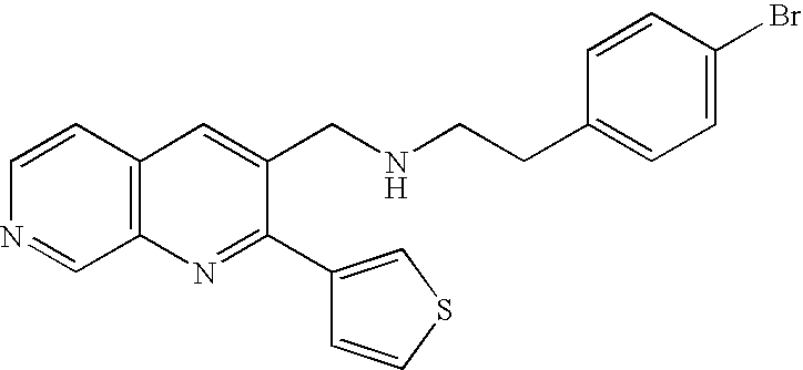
C1=CC2=C(C=N1)N=C(C1=CSC=C1)C(CNCCC1=CC=C(Br)C=C1)=C2
